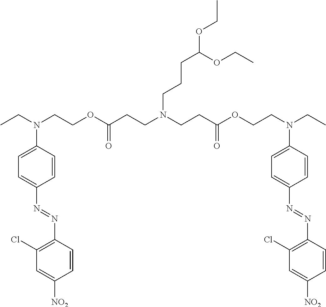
C1(Cl)=C(N=NC2=CC=C(N(CC)CCOC(CCN(CCC(OCCN(CC)C3=CC=C(N=NC4=C(Cl)C=C([NO2])C=C4)C=C3)=O)CCCC(OCC)OCC)=O)C=C2)C=CC([NO2])=C1
